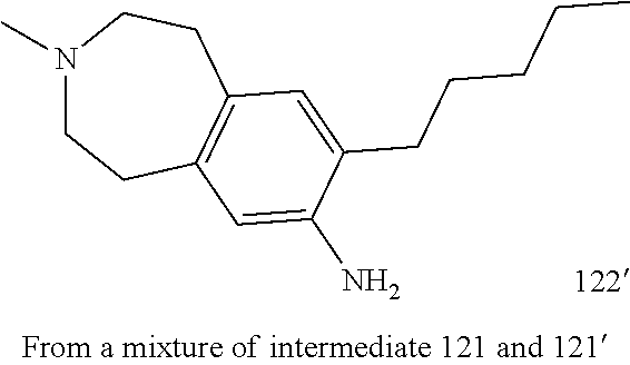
N1(C)CCC2=C(CC1)C=C(CCCCC)C(N)=C2
